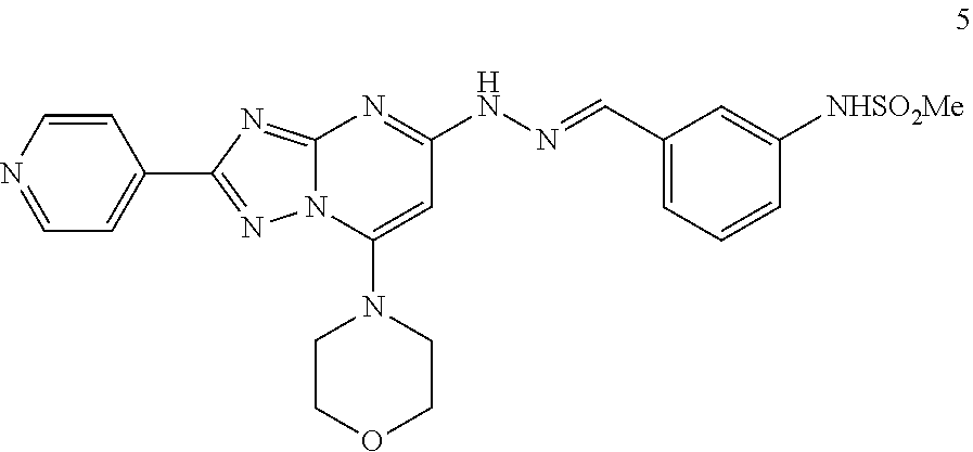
C1=NC=CC(C2=NN3C(=N2)N=C(NN=CC2=CC=CC([NHSO2Me])=C2)C=C3N2CCOCC2)=C1
